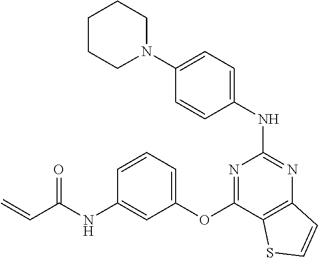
N1(C2=CC=C(NC3=NC4=C(C(OC5=CC=CC(NC(C=C)=O)=C5)=N3)SC=C4)C=C2)CCCCC1
